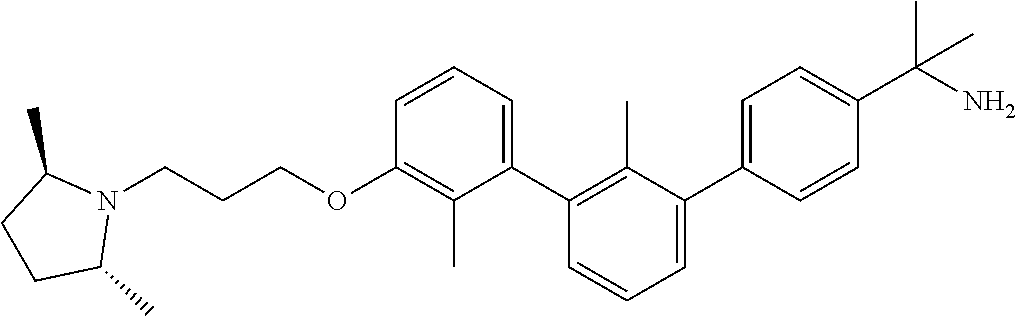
C1(OCCCN2C(C)CCC2C)=C(C)C(C2=C(C)C(C3=CC=C(C(N)(C)C)C=C3)=CC=C2)=CC=C1
